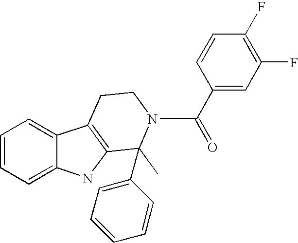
C1=CC=C2C(=C1)C1=C(N2)C(C)(C2=CC=CC=C2)N(C(C2=CC(F)=C(F)C=C2)=O)CC1
